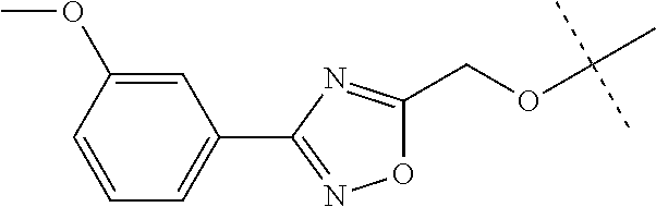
O1C(COC(C)(C)C)=NC(C2=CC=CC(OC)=C2)=N1
